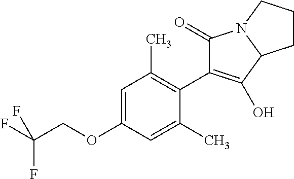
C1=C(OCC(F)(F)F)C=C(C)C(C2=C(O)C3N(C2=O)CCC3)=C1C
